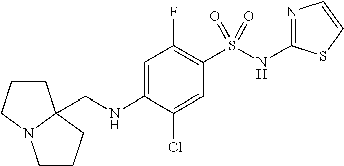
N1=C(NS(C2=C(F)C=C(NCC34CCCN3CCC4)C(Cl)=C2)(=O)=O)SC=C1
